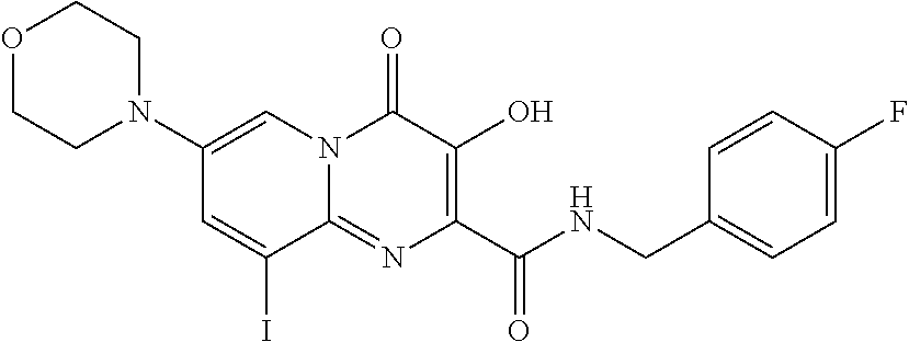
O1CCN(C2=CN3C(=NC(C(NCC4=CC=C(F)C=C4)=O)=C(O)C3=O)C(I)=C2)CC1
